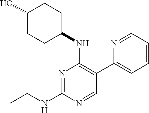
N1=C(NCC)N=CC(C2=CC=CC=N2)=C1NC1CCC(O)CC1
